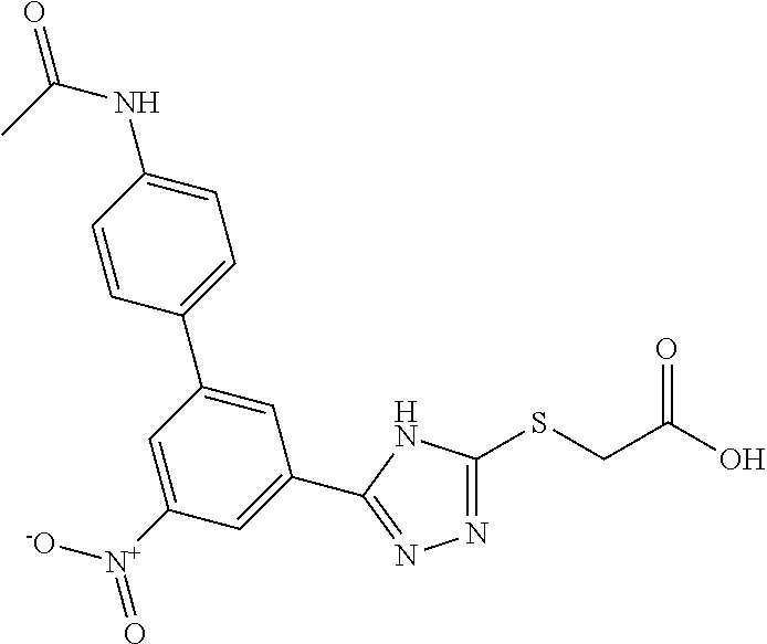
N1=C(SCC(O)=O)NC(C2=CC([N+]([-O])=O)=CC(C3=CC=C(NC(=O)C)C=C3)=C2)=N1
